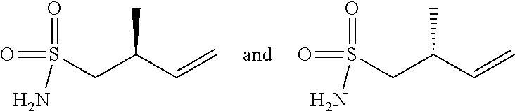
O=S(=O)(CC(C=C)C)N.C(C(C=C)C)S(=O)(=O)N
